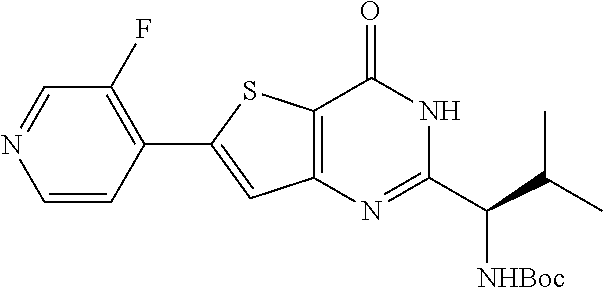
C12=C(N=C(C(C(C)C)[NHBoc])NC1=O)C=C(C1=C(F)C=NC=C1)S2
